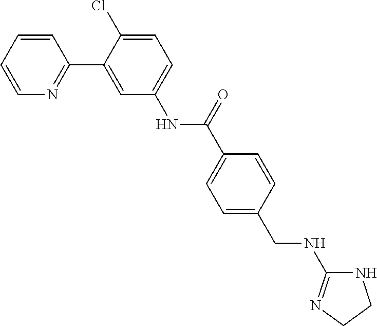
C1(C2=CC(NC(C3=CC=C(CNC4=NCCN4)C=C3)=O)=CC=C2Cl)=NC=CC=C1
